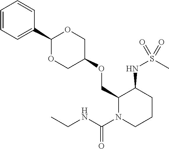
C1(COC2COC(C3=CC=CC=C3)OC2)N(C(NCC)=O)CCCC1NS(C)(=O)=O
